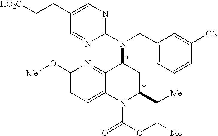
C(C1=CN=C(N(CC2=CC=CC([CN])=C2)C2C3=NC(O[Me])=CC=C3N(C(=O)OC[Me])C(C[Me])C2)N=C1)C[HO2C]
